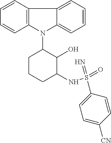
N1(C2CCCC(NS(=O)(=N)C3=CC=C([CN])C=C3)C2O)C2=C(C=CC=C2)C2=CC=CC=C12
